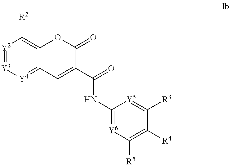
[Y2]1=[Y3][Y4]=C2C(=C1[R2])OC(=O)C(C(=O)NC1=[Y6]C([R5])=C([R4])C([R3])=[Y5]1)=C2
